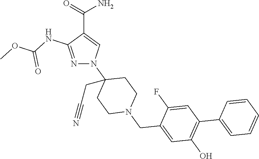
C(C1=CN(C2(CC#N)CCN(CC3=CC(O)=C(C4=CC=CC=C4)C=C3F)CC2)N=C1NC(OC)=O)(=O)N
